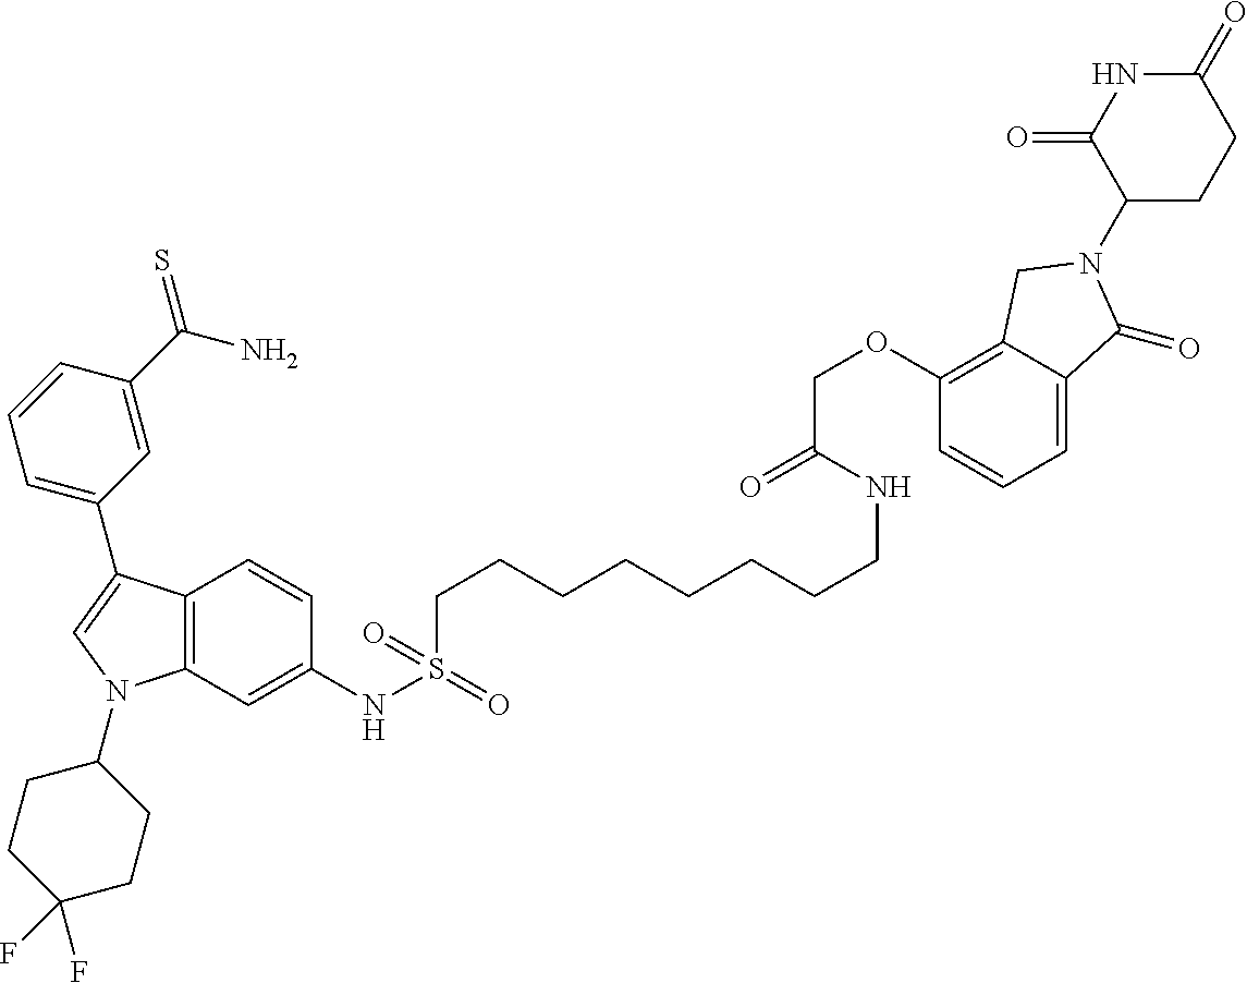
C12=C(C=C(NS(CCCCCCCCNC(COC3=C4C(=CC=C3)C(=O)N(C3CCC(=O)NC3=O)C4)=O)(=O)=O)C=C1)N(C1CCC(F)(F)CC1)C=C2C1=CC=CC(C(N)=S)=C1
